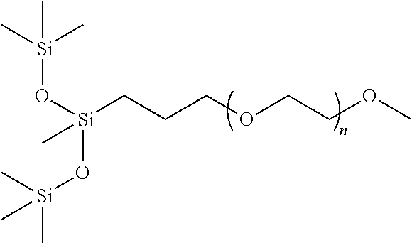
[Si](O[Si](CCCOCCOC)(C)O[Si](C)(C)C)(C)(C)C
